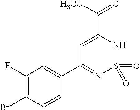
C(C1=CC(C2=CC(F)=C(Br)C=C2)=NS(=O)(=O)N1)([H3CO])=O
